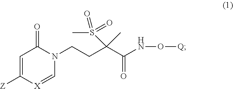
C1=C([Z])[X]=CN(CCC(C(NO[Q])=O)(C)S(C)(=O)=O)C1=O
